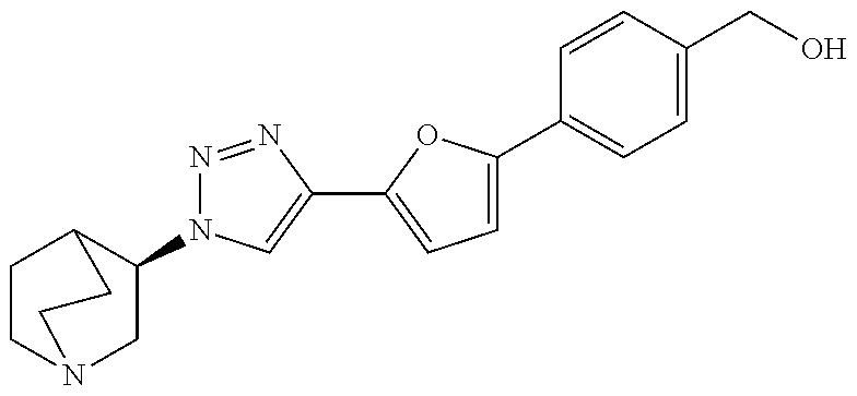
C1(N2N=NC(C3=CC=C(C4=CC=C(CO)C=C4)O3)=C2)CN2CCC1CC2
